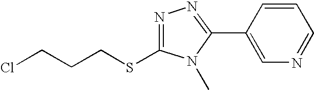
N1=C(SCCCCl)N(C)C(C2=CN=CC=C2)=N1
